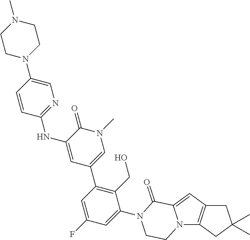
N12C3=C(C=C1C(=O)N(C1=CC(F)=CC(C4=CN(C)C(=O)C(NC5=NC=C(N6CCN(C)CC6)C=C5)=C4)=C1CO)CC2)CC(C)(C)C3
